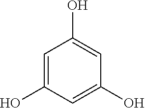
C1=C(O)C=C(O)C=C1O
